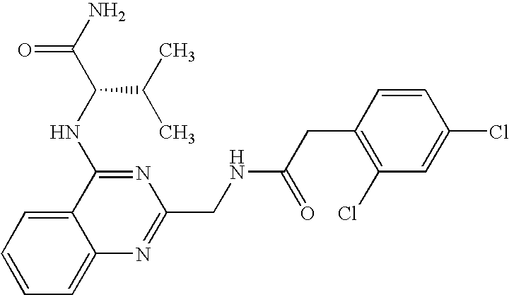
C1=CC=C2C(=C1)C(NC(C(C)C)C(N)=O)=NC(CNC(CC1=C(Cl)C=C(Cl)C=C1)=O)=N2
